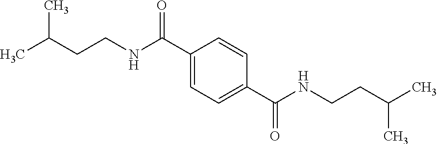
CC(CCNC(=O)C1=CC=C(C(=O)NCCC(C)C)C=C1)C
